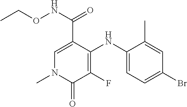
C1=C(C(NOCC)=O)C(NC2=CC=C(Br)C=C2C)=C(F)C(=O)N1C
